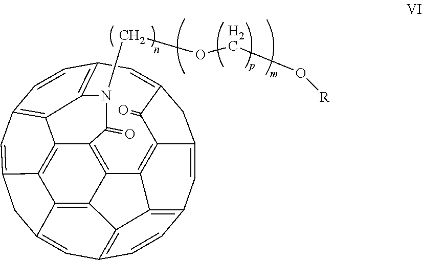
C12=C3C4=C5C(=C1)CC1=CC6=C7C(=C15)C1=C4C4=C5C(=CC(=C43)C=C2)CC(=CC(=C7N(COCO[R])C1=O)C=C6)C5=O
